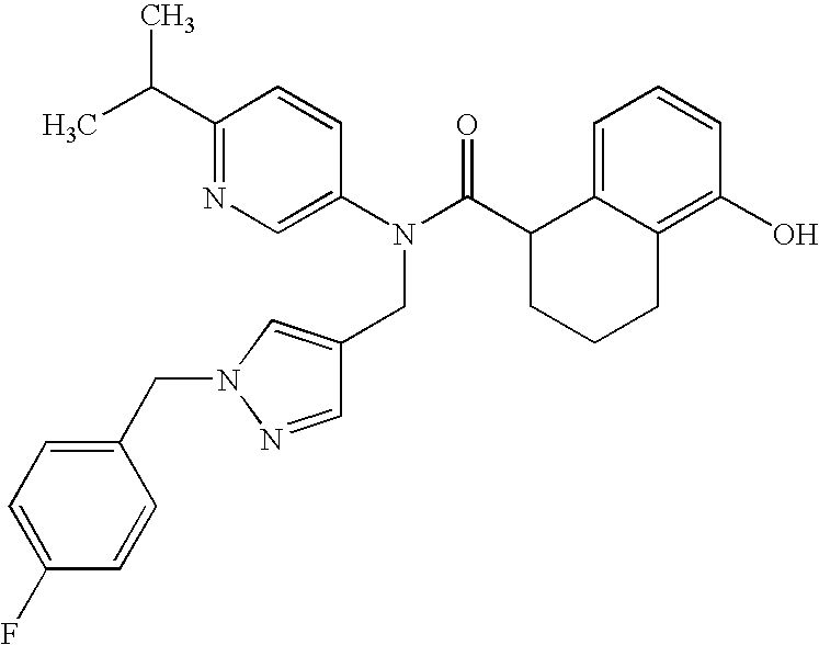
C1(C(C)C)=NC=C(N(C(C2CCCC3=C(O)C=CC=C23)=O)CC2=CN(CC3=CC=C(F)C=C3)N=C2)C=C1
